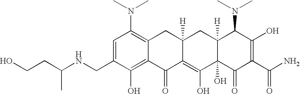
C1(CNC(CCO)C)=CC(N(C)C)=C2C(=C1O)C(=O)C1=C(O)C3(O)C([H])(CC1([H])C2)C(N(C)C)C(O)=C(C(N)=O)C3=O
